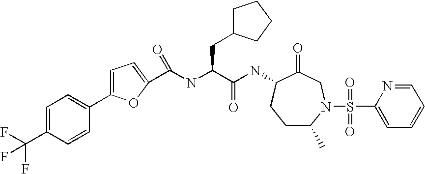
C1C(C)N(S(C2=CC=CC=N2)(=O)=O)CC(=O)C(NC(C(NC(=O)C2=CC=C(C3=CC=C(C(F)(F)F)C=C3)O2)CC2CCCC2)=O)C1
